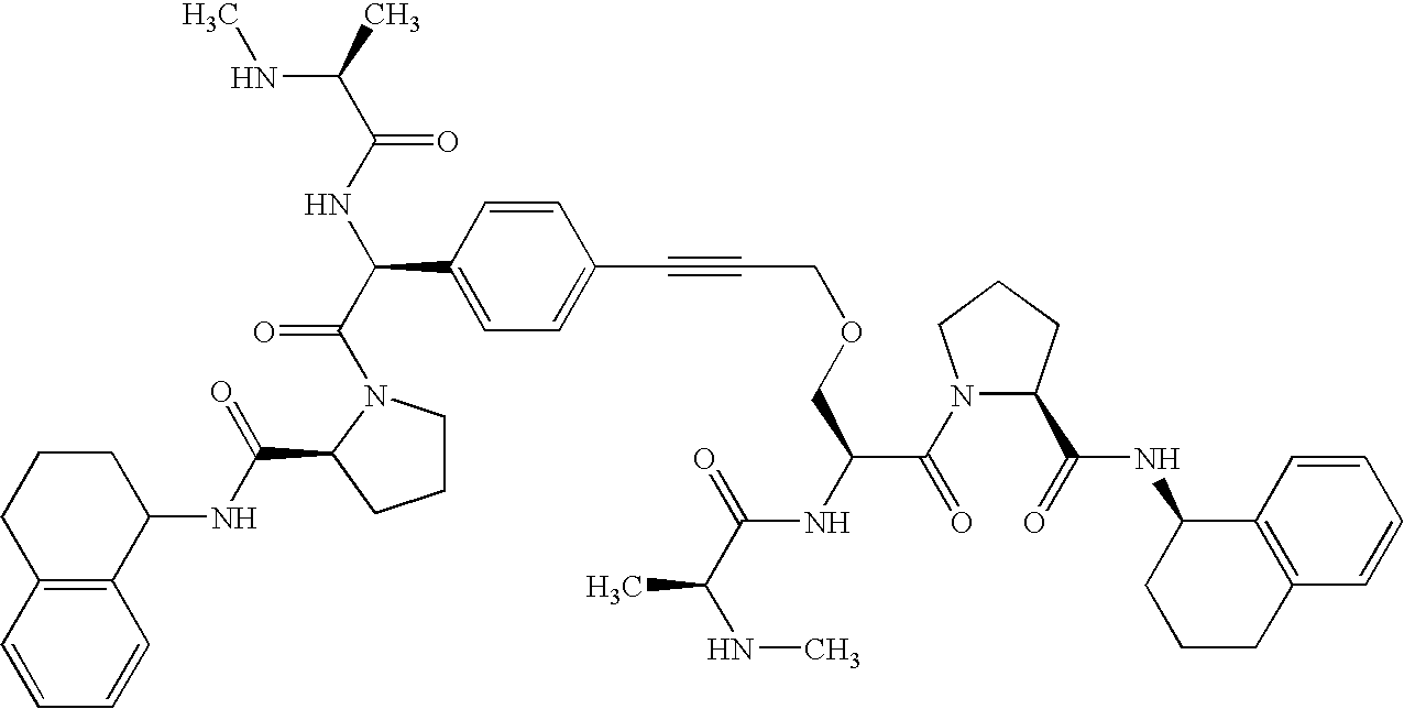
C1CN(C(C(NC(C(C)NC)=O)C2=CC=C(C#CCOCC(NC(C(NC)C)=O)C(N3C(C(=O)NC4CCCC5=C4C=CC=C5)CCC3)=O)C=C2)=O)C(C(=O)NC2CCCC3=C2C=CC=C3)C1
